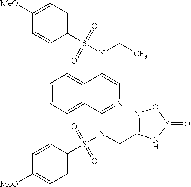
N(C1=CN=C(N(S(C2=CC=C([MeO])C=C2)(=O)=O)CC2=NOS(=O)N2)C2=CC=CC=C12)(C[CF3])S(C1=CC=C([MeO])C=C1)(=O)=O
